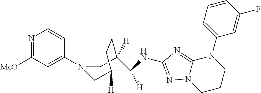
C1CCN(C2=CC=CC(F)=C2)C2=NC(NC3([H])C4([H])CN(C5=CC([MeO])=NC=C5)CC3([H])CC4)=NN12
